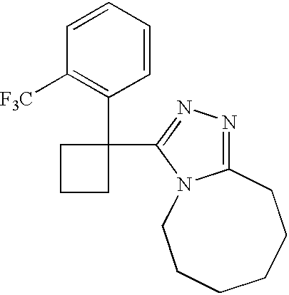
C1([F3C])=C(C2(C3=NN=C4N3CCCCCC4)CCC2)C=CC=C1
